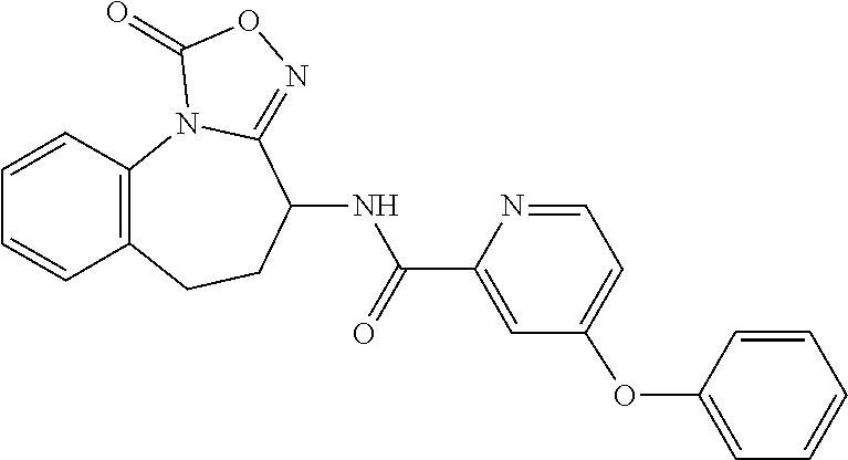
N12C3=C(C=CC=C3)CCC(NC(C3=CC(OC4=CC=CC=C4)=CC=N3)=O)C1=NOC2=O
